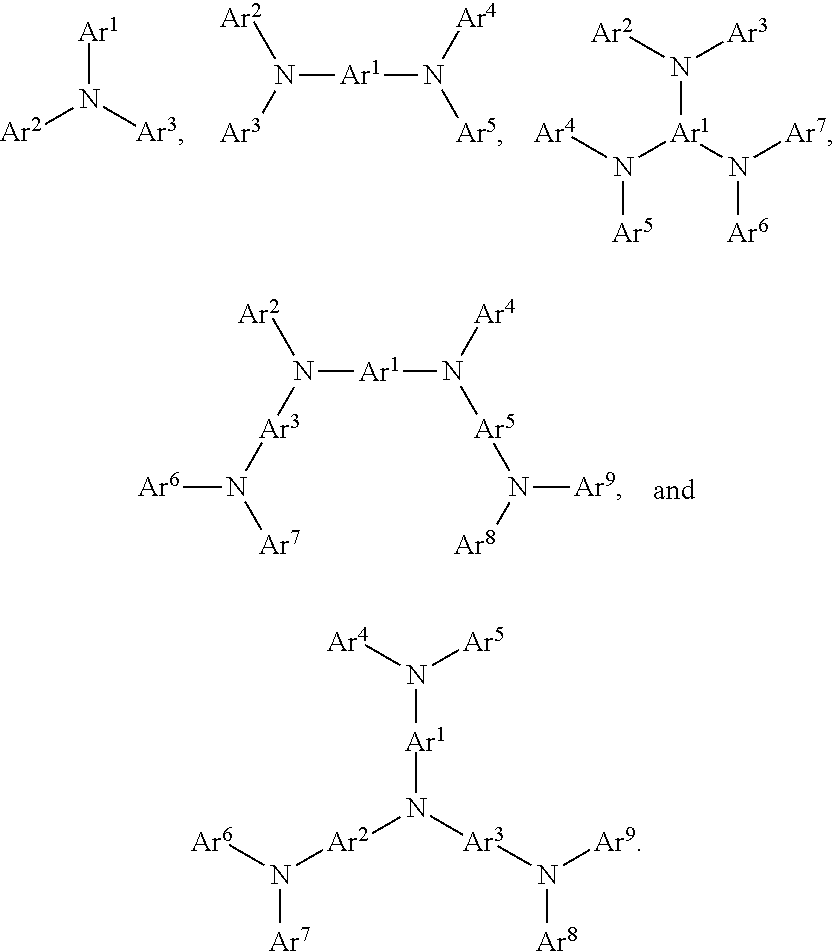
[Ar1]N([Ar2])[Ar3].N([Ar1]N([Ar4])[Ar5])([Ar2])[Ar3].[Ar1](N([Ar4])[Ar5])(N([Ar7])[Ar6])N([Ar2])[Ar3].N([Ar1]N([Ar4])[Ar5]N([Ar8])[Ar9])([Ar2])[Ar3]N([Ar7])[Ar6].[Ar2](N([Ar3]N([Ar8])[Ar9])[Ar1]N([Ar4])[Ar5])N([Ar6])[Ar7]
